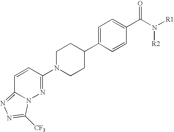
C1=CC(N2CCC(C3=CC=C(C(N([R1])[R2])=O)C=C3)CC2)=NN2C1=NN=C2[CF3]
